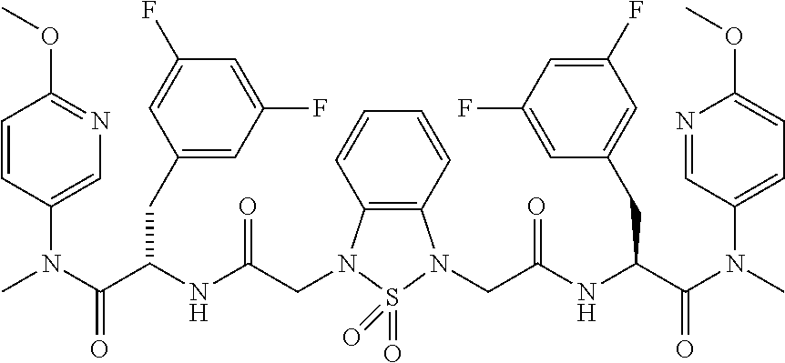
CN(C(C(NC(CN1C2=C(N(CC(NC(C(N(C)C3=CC=C(OC)N=C3)=O)CC3=CC(F)=CC(F)=C3)=O)S1(=O)=O)C=CC=C2)=O)CC1=CC(F)=CC(F)=C1)=O)C1=CN=C(OC)C=C1
